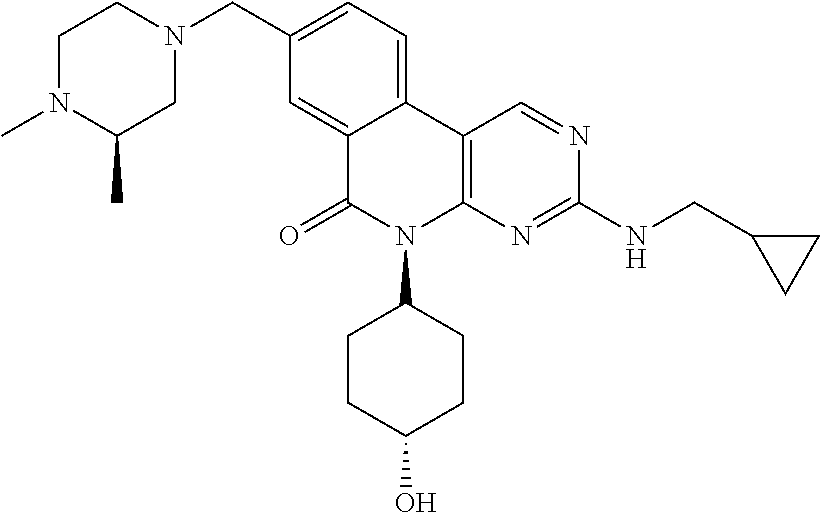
C1N(C)C(C)CN(CC2=CC=C3C(=C2)C(=O)N(C2CCC(O)CC2)C2=C3C=NC(NCC3CC3)=N2)C1
